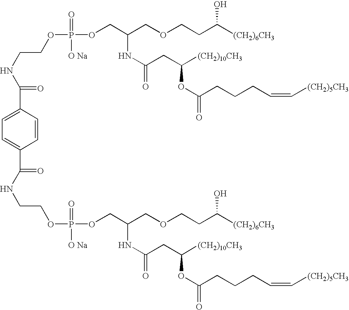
C(=O)(NCCOP(OCC(COCCC([(CH2)6CH3])O)NC(=O)CC([(CH2)10CH3])OC(=O)CCCC=C[(CH2)5CH3])(=O)[O Na])C1=CC=C(C(=O)NCCOP(OCC(COCCC([(CH2)6CH3])O)NC(=O)CC([(CH2)10CH3])OC(=O)CCCC=C[(CH2)5CH3])(=O)[O Na])C=C1
